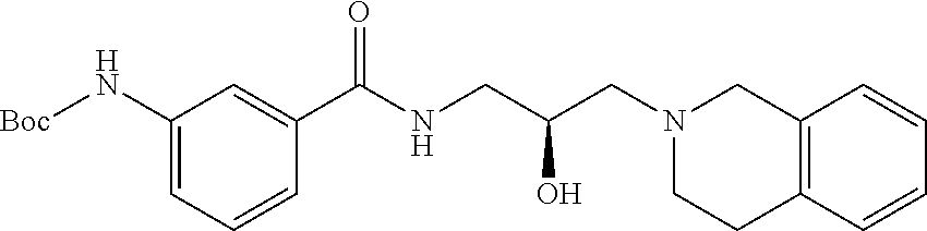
[Boc]NC1=CC=CC(C(NCC(CN2CCC3=C(C2)C=CC=C3)O)=O)=C1
